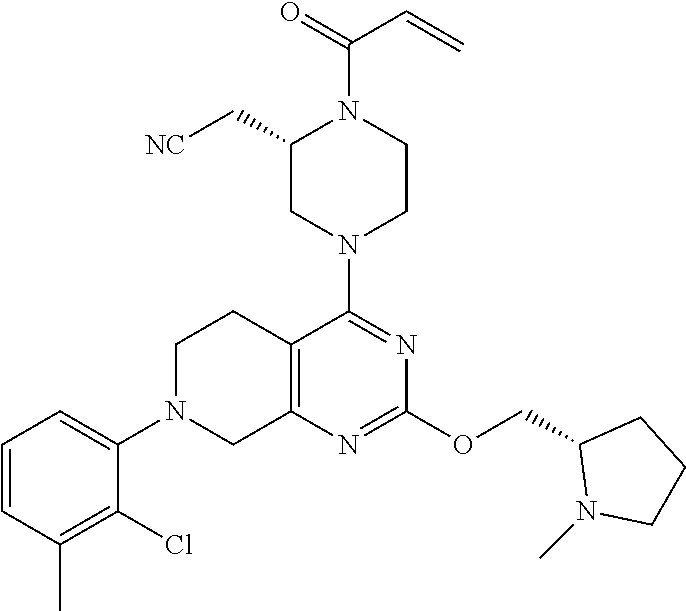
C12=C(N=C(OCC3N(C)CCC3)N=C1N1CCN(C(=O)C=C)C(C[NC])C1)CN(C1=CC=CC(C)=C1Cl)CC2
